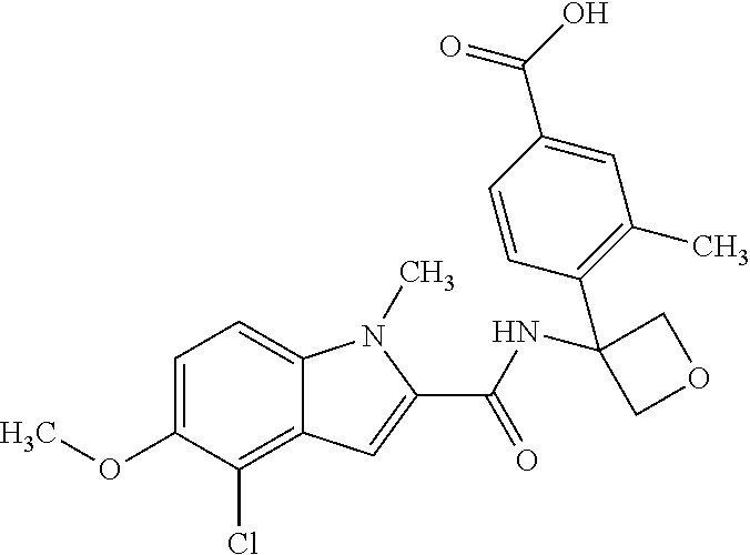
C1=C(OC)C(Cl)=C2C(=C1)N(C)C(C(NC1(C3=C(C)C=C(C(=O)O)C=C3)COC1)=O)=C2
